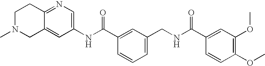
C12=NC=C(NC(C3=CC(CNC(C4=CC(OC)=C(OC)C=C4)=O)=CC=C3)=O)C=C1CN(C)CC2
